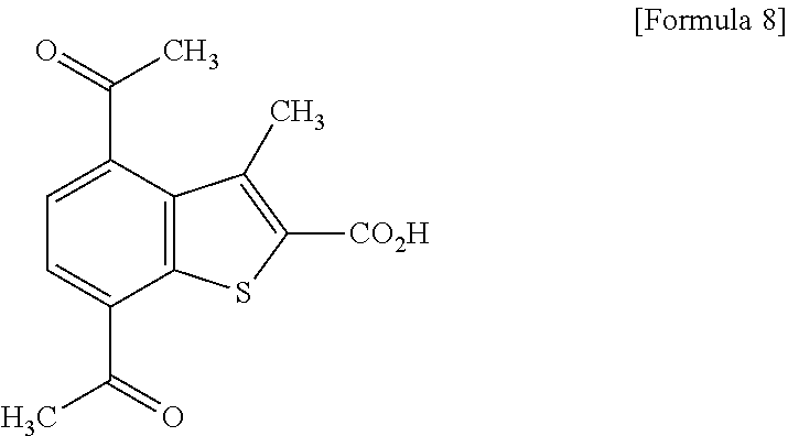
C12=C(C(C(=O)C)=CC=C1C(=O)C)C(C)=C([CO2H])S2
